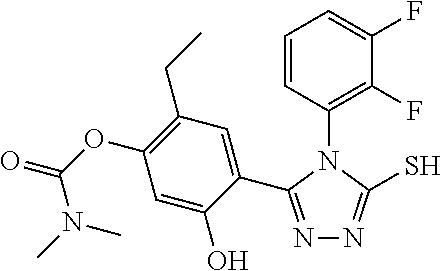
N1=C(C2=CC(CC)=C(OC(N(C)C)=O)C=C2O)N(C2=C(F)C(F)=CC=C2)C(S)=N1
